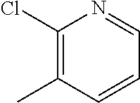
C1(Cl)=C(C)C=CC=N1
